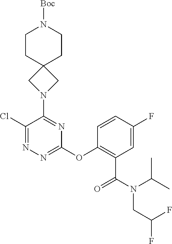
ClC1=NN=C(OC2=C(C(=O)N(C(C)C)CC(F)F)C=C(F)C=C2)N=C1N1CC2(C1)CCN([Boc])CC2
